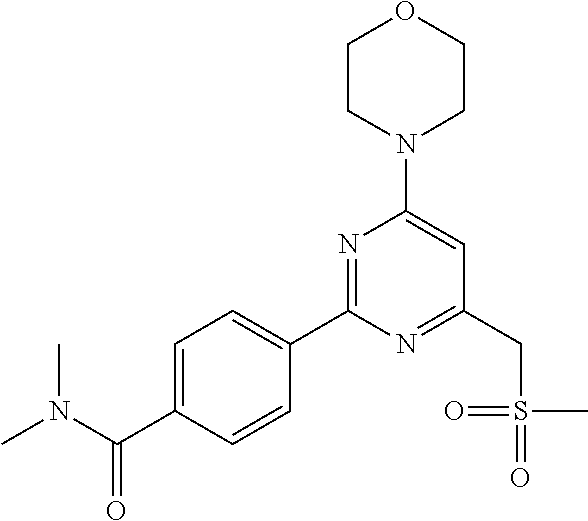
C1=CC(C(N(C)C)=O)=CC=C1C1=NC(N2CCOCC2)=CC(CS(=O)(C)=O)=N1
